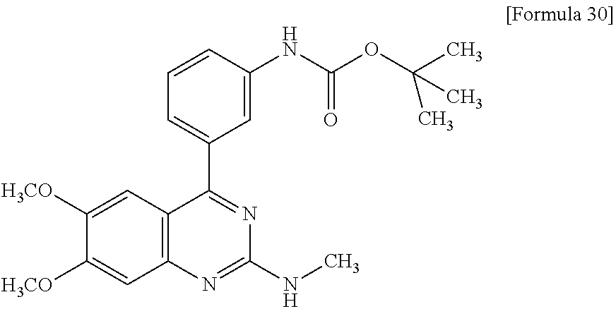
C1([H3CO])=CC2=C(C=C1[H3CO])N=C(NC)N=C2C1=CC=CC(NC(OC(C)(C)C)=O)=C1
